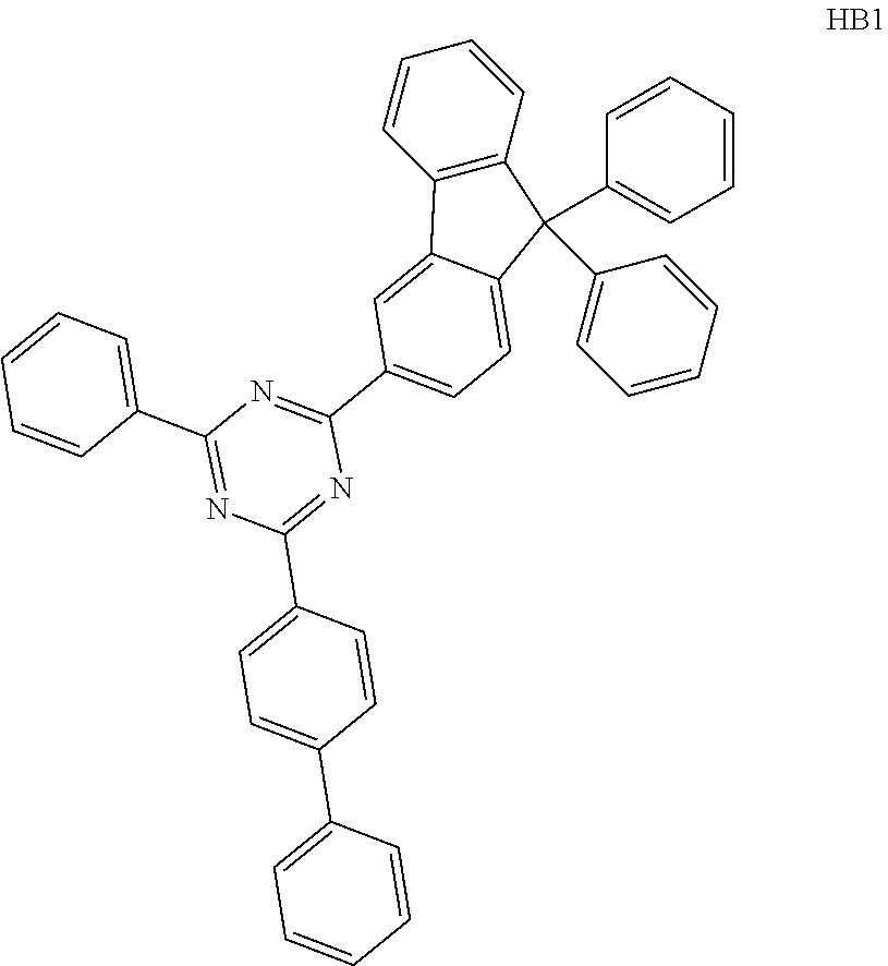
C1(C2=NC(C3=CC=C(C4=CC=CC=C4)C=C3)=NC(C3=CC=C4C(=C3)C3=C(C4(C4=CC=CC=C4)C4=CC=CC=C4)C=CC=C3)=N2)=CC=CC=C1
